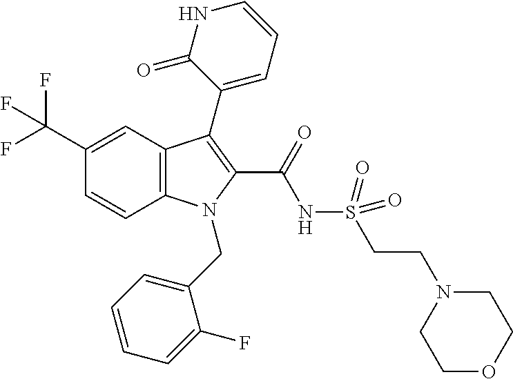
C1(C(F)(F)F)=CC2=C(C=C1)N(CC1=CC=CC=C1F)C(C(=O)NS(=O)(=O)CCN1CCOCC1)=C2C1=CC=CNC1=O
